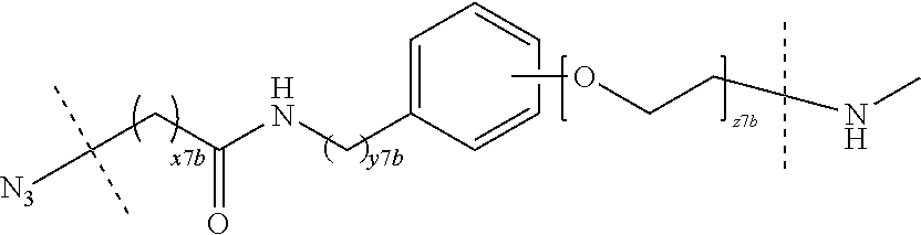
[N3]C(CC(NCC1=CC=CC=C1)=O)(C)C.COCCC(NC)(C)C
